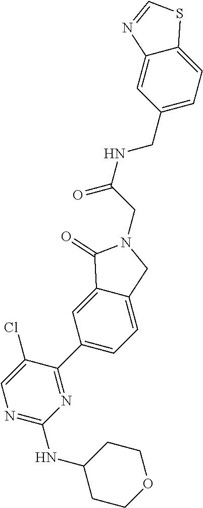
N(C1CCOCC1)C1=NC=C(Cl)C(C2=CC=C3C(=C2)C(=O)N(CC(NCC2=CC=C4C(=C2)N=CS4)=O)C3)=N1
